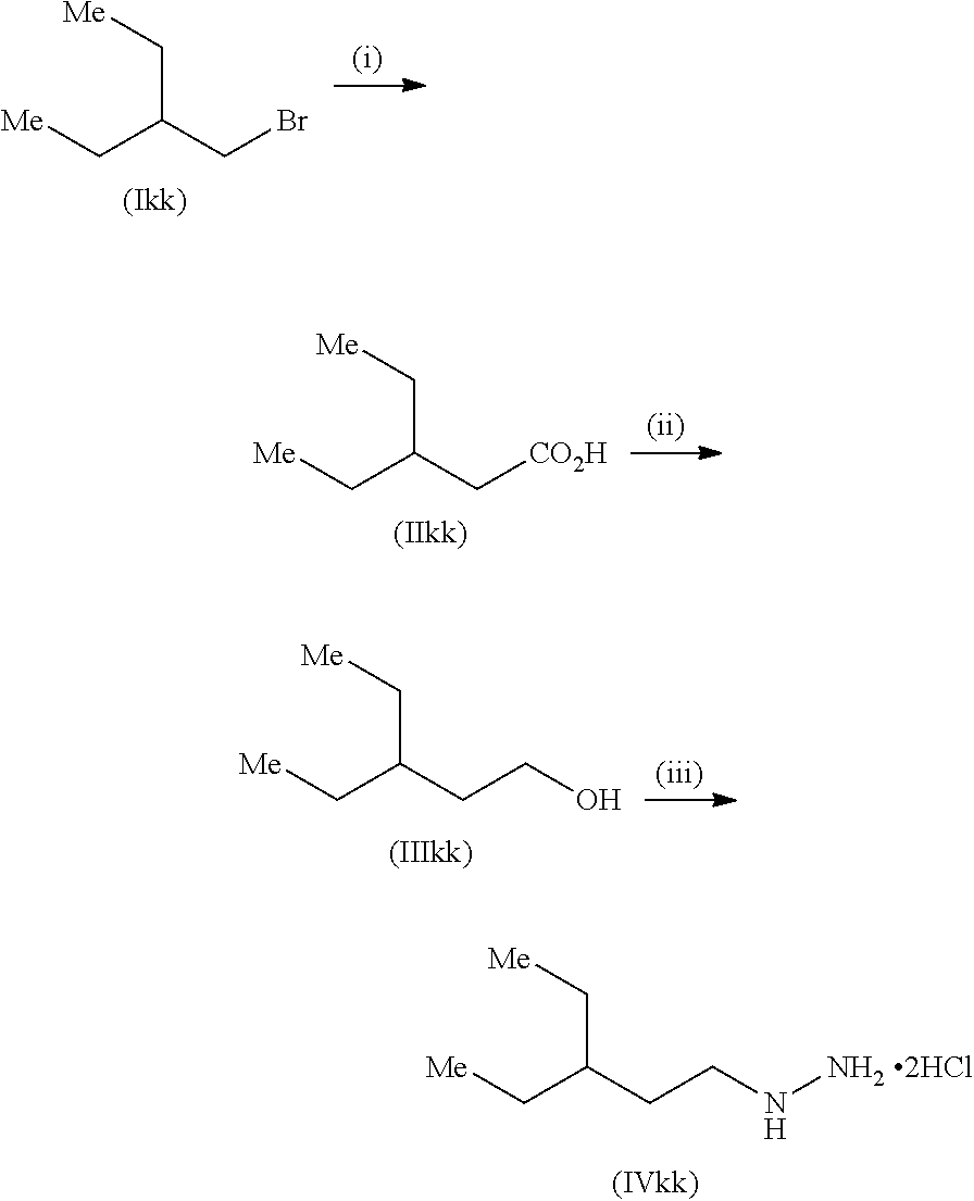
[Me]CC(CBr)C[Me].[Me]CC(C[CO2H])C[Me].[Me]CC(CCO)C[Me].[Me]CC(CCNN)C[Me]
